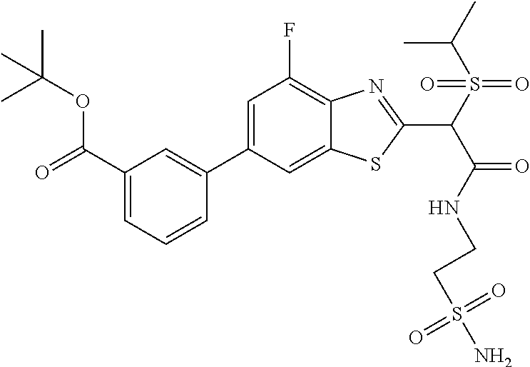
C1=C(C2=CC(C(OC(C)(C)C)=O)=CC=C2)C=C2C(=C1F)N=C(C(S(=O)(=O)C(C)C)C(=O)NCCS(=O)(N)=O)S2
